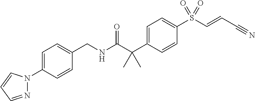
C(NC(C(C1=CC=C(S(C=CC#N)(=O)=O)C=C1)(C)C)=O)C1=CC=C(N2N=CC=C2)C=C1
